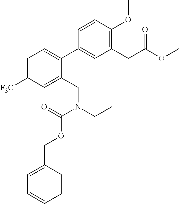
C1=C(C2=CC(CC(OC)=O)=C(OC)C=C2)C(CN(C(=O)OCC2=CC=CC=C2)CC)=CC([F3C])=C1
